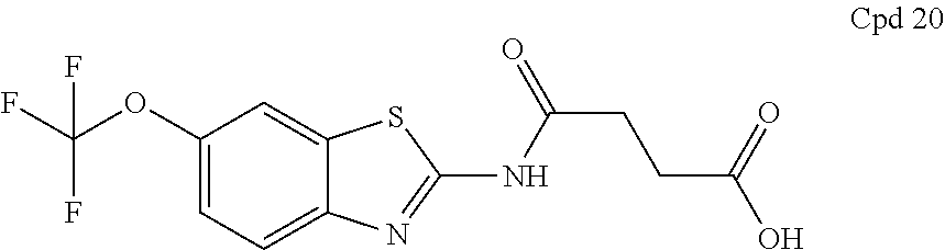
C1(OC(F)(F)F)=CC=C2C(=C1)SC(NC(CCC(=O)O)=O)=N2
